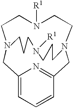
C12=CC=CC(=N1)CNCCN([R1])CCNC2.N[R1]
